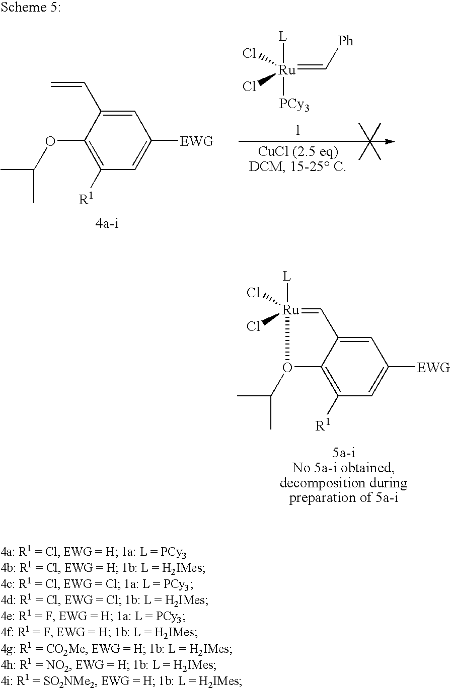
[Ru](=C[Ph])([L])([PCy3])(Cl)Cl.C1=C(C=C)C(OC(C)C)=C([R1])C=C1[EWG].C1=C2C(=C([R1])C=C1[EWG])O(C(C)C)[Ru](Cl)(Cl)([L])=C2
